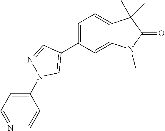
C1=C(C2=CN(C3=CC=NC=C3)N=C2)C=C2C(=C1)C(C)(C)C(=O)N2C
